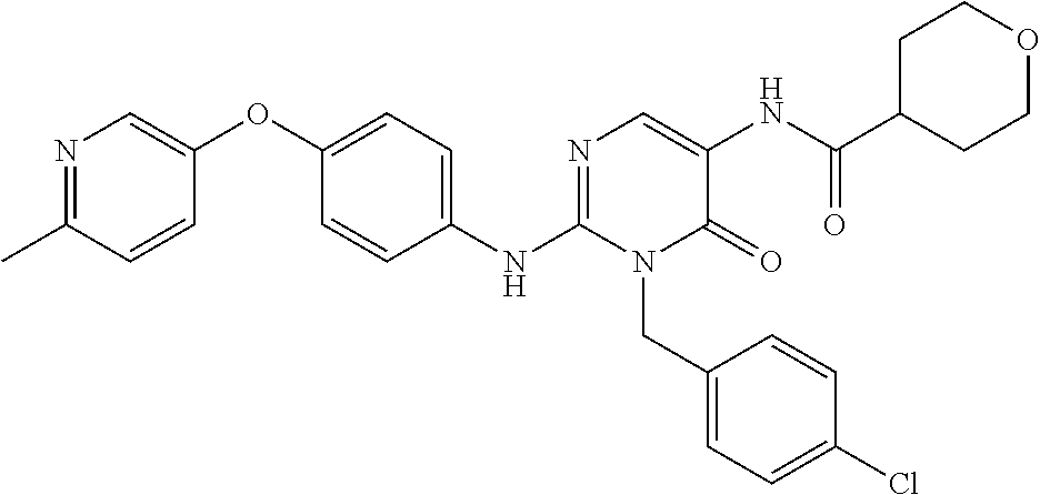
C1(OC2=CN=C(C)C=C2)=CC=C(NC2=NC=C(NC(C3CCOCC3)=O)C(=O)N2CC2=CC=C(Cl)C=C2)C=C1
